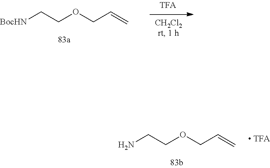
[BocHN]CCOCC=C.NCCOCC=C
